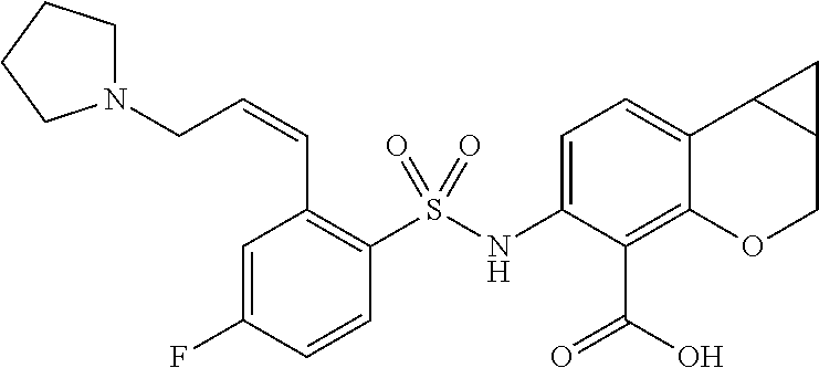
C1=C2C(=C(C(=O)O)C(NS(C3=C(C=CCN4CCCC4)C=C(F)C=C3)(=O)=O)=C1)OCC1C2C1
